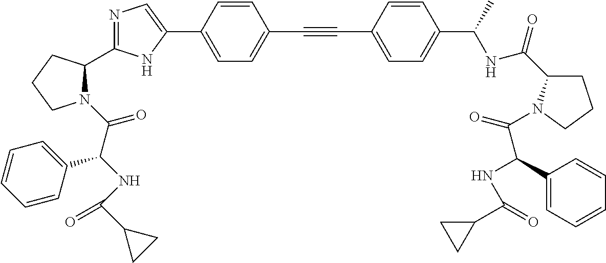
N1=C(C2N(C(C(NC(C3CC3)=O)C3=CC=CC=C3)=O)CCC2)NC(C2=CC=C(C#CC3=CC=C(C(NC(C4CCCN4C(=O)C(NC(C4CC4)=O)C4=CC=CC=C4)=O)C)C=C3)C=C2)=C1
